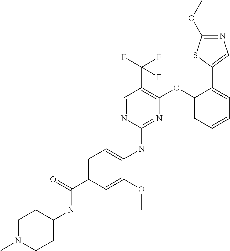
C1=C(C(=O)NC2CCN(C)CC2)C=C(OC)C(NC2=NC(OC3=CC=CC=C3C3=CN=C(OC)S3)=C(C(F)(F)F)C=N2)=C1
